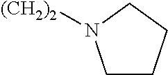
C1CCCN1[(CH2)2]
